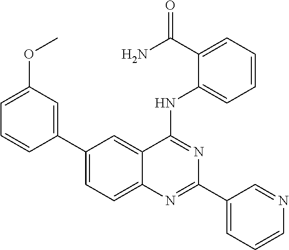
C1(C2=CC(OC)=CC=C2)=CC=C2C(=C1)C(NC1=CC=CC=C1C(N)=O)=NC(C1=CC=CN=C1)=N2
